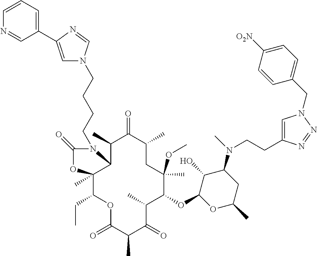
O(C1C(C)C(=O)C(C)C(=O)OC(CC)C2(C)C(C(C)C(=O)C(C)CC1(OC)C)N(CCCCN1C=C(C3=CC=CN=C3)N=C1)C(=O)O2)C1C(O)C(N(C)CCC2=CN(CC3=CC=C([O2N])C=C3)N=N2)CC(C)O1
